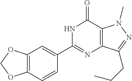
C12=C(C=CC(C3=NC4=C(C(=O)N3)N(C)N=C4CCC)=C1)OCO2
